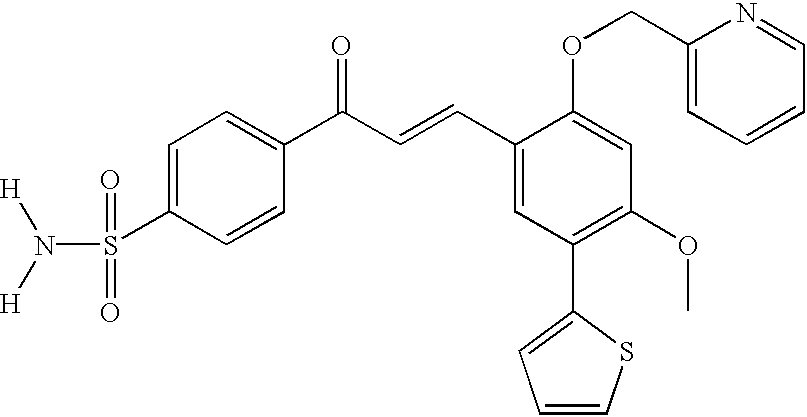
C1=C(S(=O)(=O)N([H])[H])C=CC(C(C=CC2=CC(C3=CC=CS3)=C(OC)C=C2OCC2=CC=CC=N2)=O)=C1
